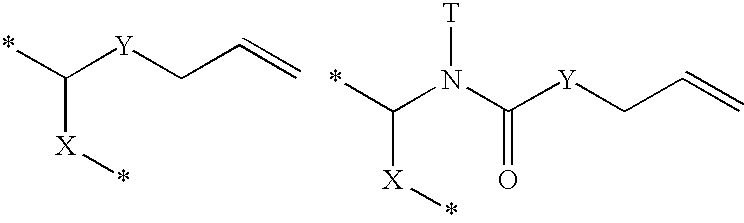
C(=O)([Y]CC=C)N([T])C([X]*)*.[Y](CC=C)C(*)[X]*
